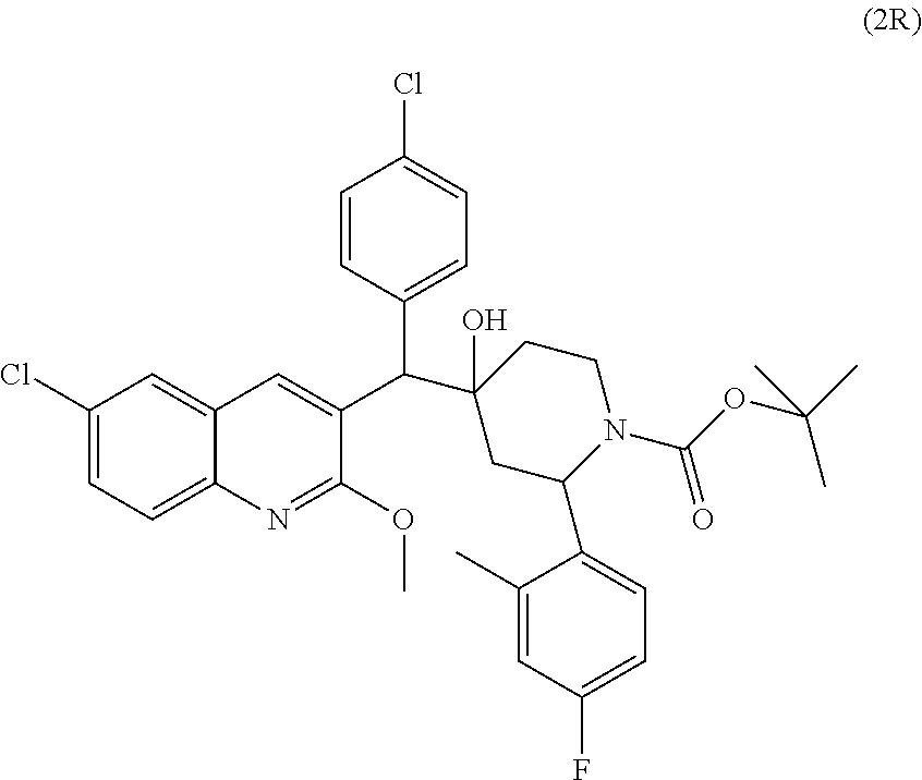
C1(Cl)=CC=C2C(=C1)C=C(C(C1=CC=C(Cl)C=C1)C1(O)CC(C3=CC=C(F)C=C3C)N(C(=O)OC(C)(C)C)CC1)C(OC)=N2
